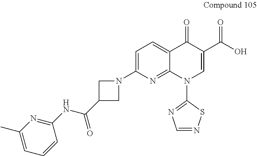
C1=C(N2CC(C(NC3=NC(C)=CC=C3)=O)C2)N=C2C(=C1)C(=O)C(C(O)=O)=CN2C1=NC=NS1
